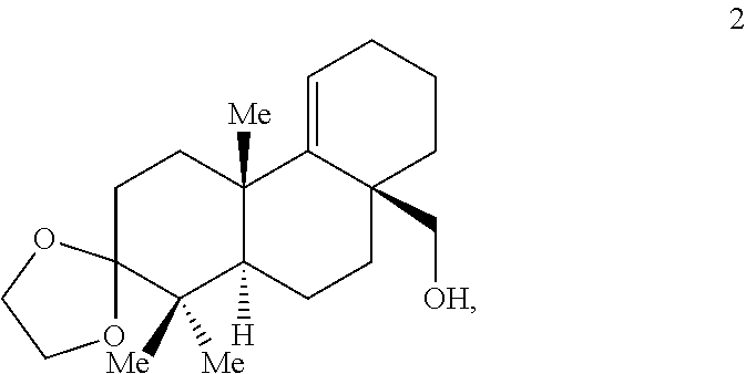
C1CC2([Me])C([H])(C([Me])([Me])C13OCCO3)CCC1(C[OH])C2=CCCC1
